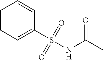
C1=CC=C(S(=O)(=O)NC(C)=O)C=C1
